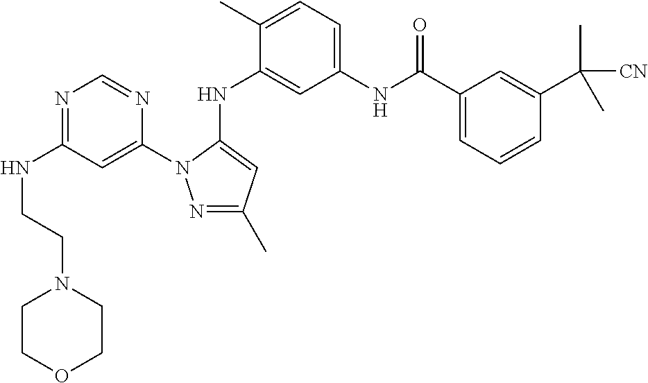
N1=C(NCCN2CCOCC2)C=C(N2N=C(C)C=C2NC2=CC(NC(C3=CC=CC(C(C)([CN])C)=C3)=O)=CC=C2C)N=C1
